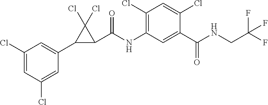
C1(Cl)=CC(Cl)=CC(C2C(C(NC3=C(Cl)C=C(Cl)C(C(NCC(F)(F)F)=O)=C3)=O)C2(Cl)Cl)=C1
